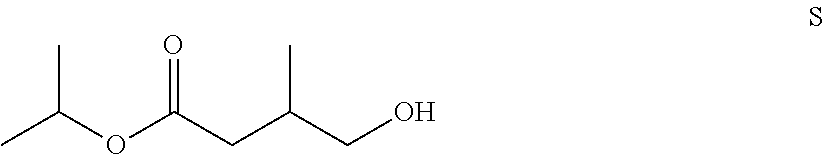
CC(OC(CC(CO)C)=O)C
